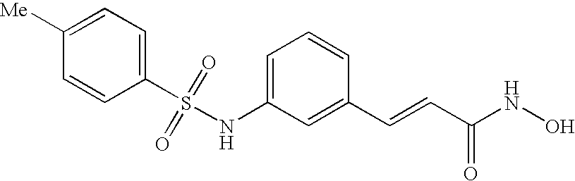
[Me]C1=CC=C(S(=O)(=O)NC2=CC=CC(C=CC(NO)=O)=C2)C=C1
